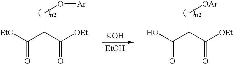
C(C(C([OEt])=O)C[OAr])(O)=O.[KOH].[EtOH].C(C(C([OEt])=O)CO[Ar])([EtO])=O
